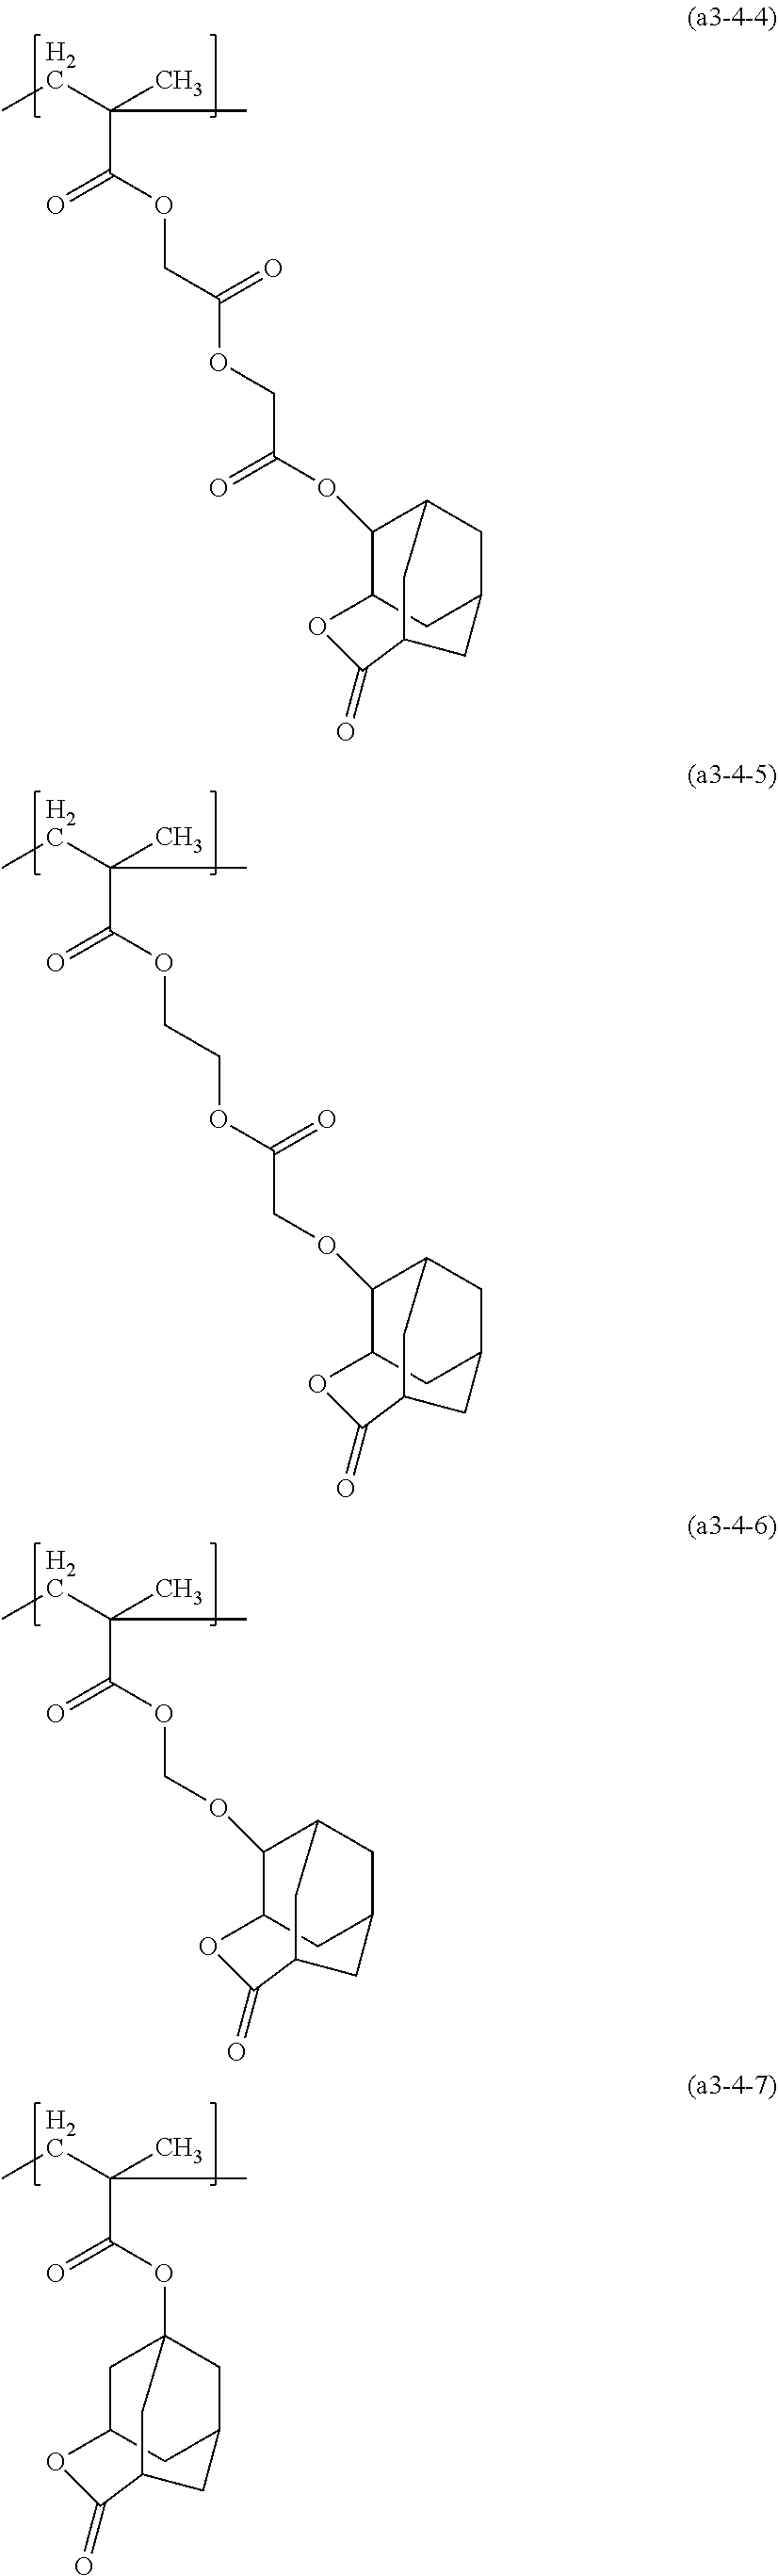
C(C(OCC(OCC(=O)OC1C2CC3CC1CC(C3)C(=O)O2)=O)=O)(C)(C)CC.C(C(OCCOC(COC1C2CC3CC1CC(C3)C(=O)O2)=O)=O)(C)(C)CC.C(C(OCOC1C2CC3CC1CC(C3)C(=O)O2)=O)(C)(C)CC.C(C(OC12CC3CC(OC(=O)C(C3)C1)C2)=O)(C)(C)CC
